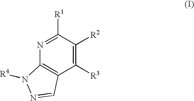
N1=C([R1])C([R2])=C([R3])C2=C1N([R4])N=C2
